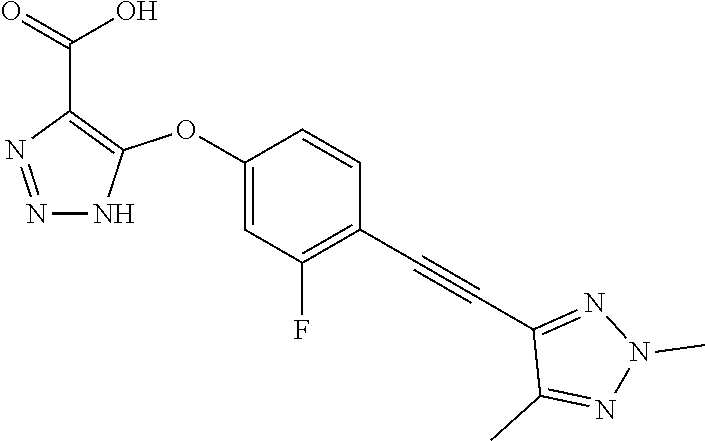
C1(OC2=C(C(=O)O)N=NN2)=CC(F)=C(C#CC2=NN(C)N=C2C)C=C1
